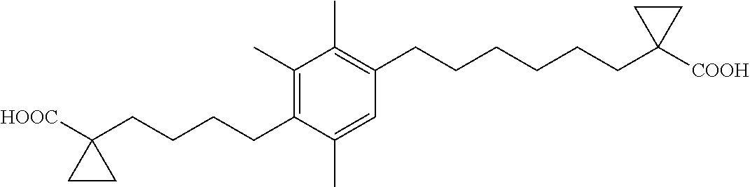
C1(C)=C(CCCCC2([HOOC])CC2)C(C)=CC(CCCCCCC2([COOH])CC2)=C1C
